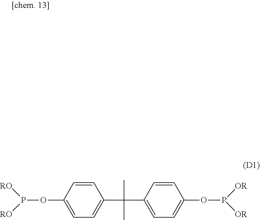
C1(C(C)(C)C2=CC=C(OP([OR])[OR])C=C2)=CC=C(OP([RO])[RO])C=C1
